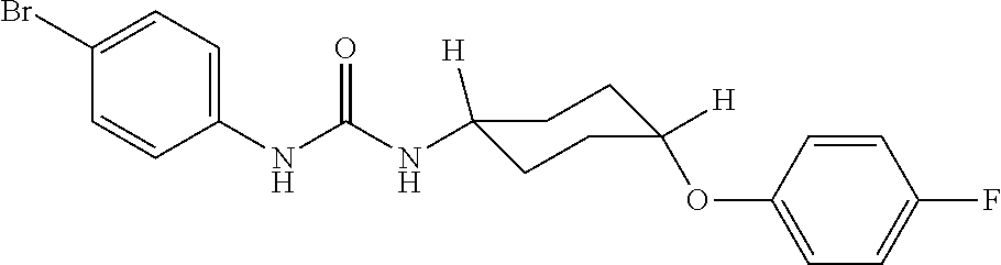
N(C(NC1=CC=C(Br)C=C1)=O)C1([H])CCC(OC2=CC=C(F)C=C2)([H])CC1
